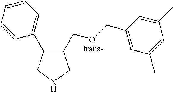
C1(COCC2=CC(C)=CC(C)=C2)C(C2=CC=CC=C2)CNC1
